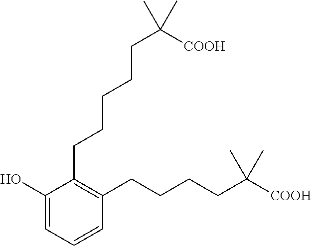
C1(O)=CC=CC(CCCCC([COOH])(C)C)=C1CCCCCC([COOH])(C)C
